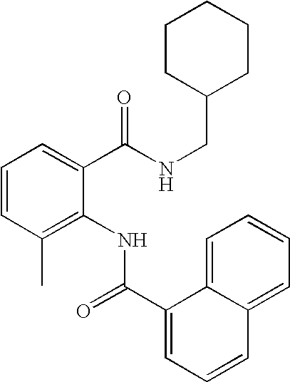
C1=CC(C)=C(NC(=O)C2=CC=CC3=CC=CC=C32)C(C(NCC2CCCCC2)=O)=C1
